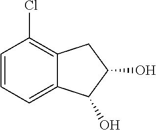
C1=CC=C2C(=C1Cl)CC(O)C2O
